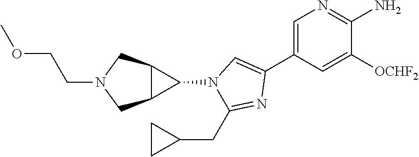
C1=C(C2=CN(C3C4C3CN(CCOC)C4)C(CC3CC3)=N2)C=C([OCHF2])C(N)=N1
